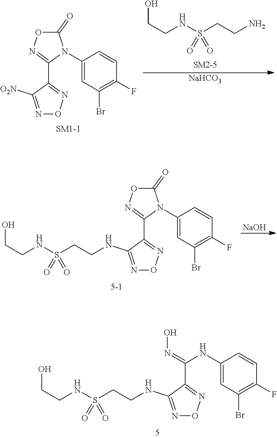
N(S(CCN)(=O)=O)CCO.[NaHCO3].C1(=O)ON=C(C2=NON=C2[O2N])N1C1=CC(Br)=C(F)C=C1.[NaOH].C1(=O)ON=C(C2=NON=C2NCCS(NCCO)(=O)=O)N1C1=CC(Br)=C(F)C=C1.C(C1=NON=C1NCCS(NCCO)(=O)=O)(=NO)NC1=CC(Br)=C(F)C=C1
